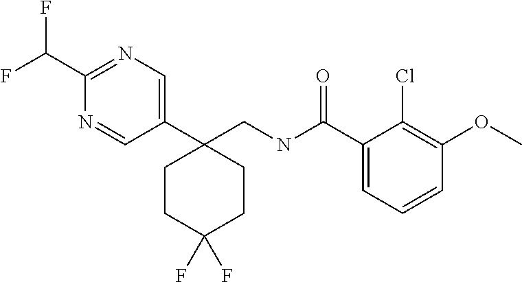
C1(CNC(C2=CC=CC(OC)=C2Cl)=O)(C2=CN=C(C(F)F)N=C2)CCC(F)(F)CC1
